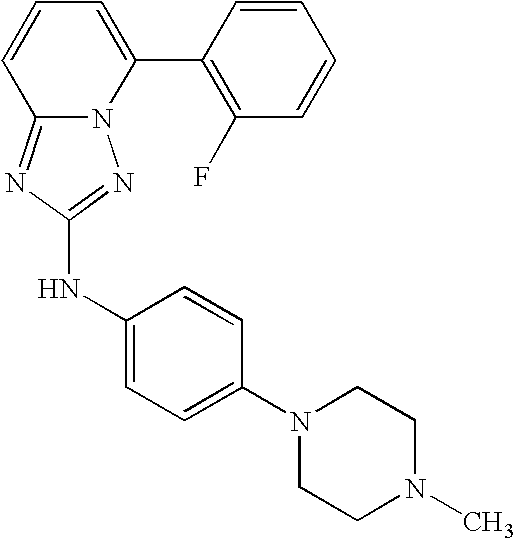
N12C(=NC(NC3=CC=C(N4CCN(C)CC4)C=C3)=N1)C=CC=C2C1=C(F)C=CC=C1
